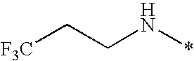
C(CN*)[F3C]
